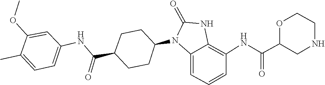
O1CCNCC1C(NC1=C2NC(=O)N(C3CCC(C(NC4=CC=C(C)C(OC)=C4)=O)CC3)C2=CC=C1)=O
